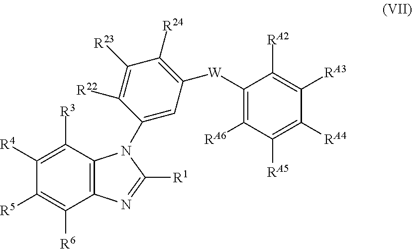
C1([R4])=C([R3])C2=C(C([R6])=C1[R5])N=C([R1])N2C1=CC([W]C2=C([RA6])C([RA5])=C([RA4])C([RA3])=C2[RA2])=C([R24])C([R23])=C1[R22]
